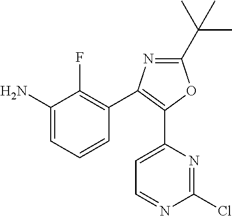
C1(C(C)(C)C)=NC(C2=C(F)C(N)=CC=C2)=C(C2=CC=NC(Cl)=N2)O1
